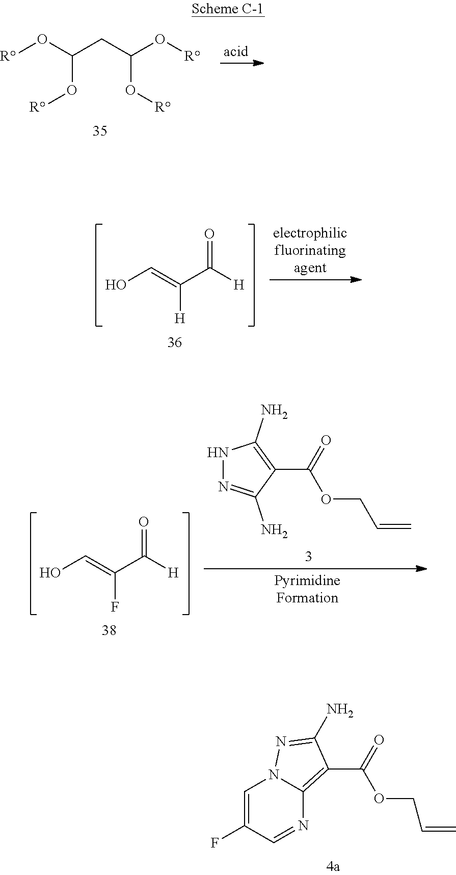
OC=C(C([H])=O)[H].C(=O)(OCC=C)C1=C2N=CC(F)=CN2N=C1N.OC=C(C([H])=O)F.N1N=C(N)C(C(=O)OCC=C)=C1N.C(O[R])(O[R])CC(O[R])O[R]
